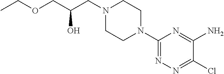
C1(N2CCN(CC(COCC)O)CC2)=NN=C(Cl)C(N)=N1
